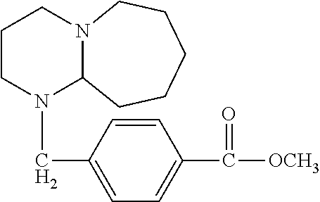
C1CN(CC2=CC=C(C([OCH3])=O)C=C2)C2N(C1)CCCCC2
